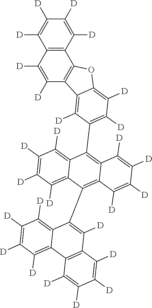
C12=C(C([D])=C([D])C([D])=C1[D])C1=C(C([D])=C2[D])C2=C([D])C(C3=C4C(=C(C5=C([D])C6=C(C7=C([D])C([D])=C([D])C([D])=C57)C([D])=C([D])C([D])=C6[D])C5=C([D])C([D])=C([D])C([D])=C35)C([D])=C([D])C([D])=C4[D])=C([D])C([D])=C2O1
